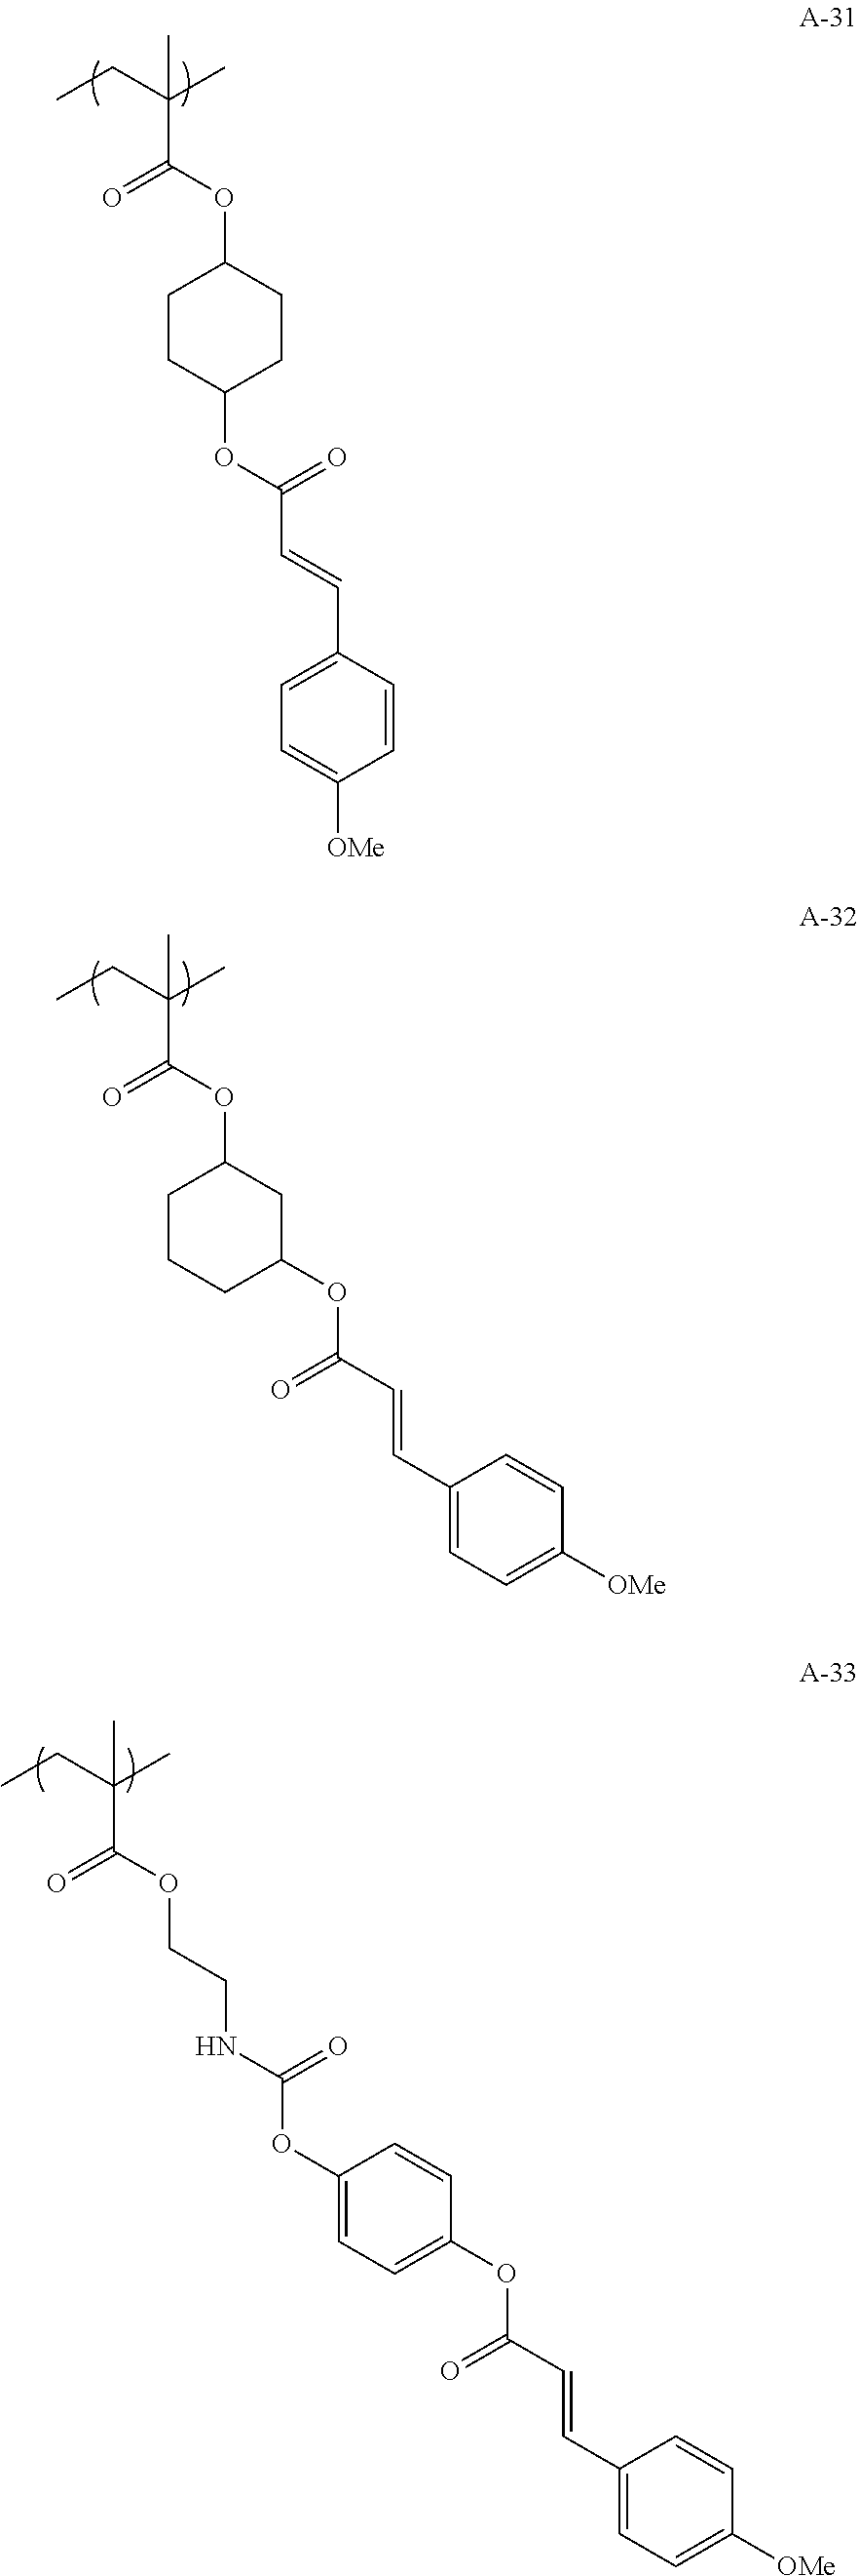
C1(OC(NCCOC(C(CC)(C)C)=O)=O)=CC=C(OC(=O)C=CC2=CC=C([OMe])C=C2)C=C1.C1(OC(C(CC)(C)C)=O)CCC(OC(C=CC2=CC=C([OMe])C=C2)=O)CC1.C1(OC(C(CC)(C)C)=O)CCCC(OC(=O)C=CC2=CC=C([OMe])C=C2)C1
